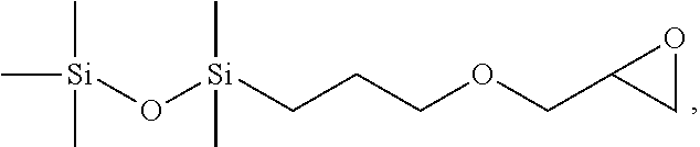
C[Si](C)(C)O[Si](C)(C)CCCOCC1CO1
